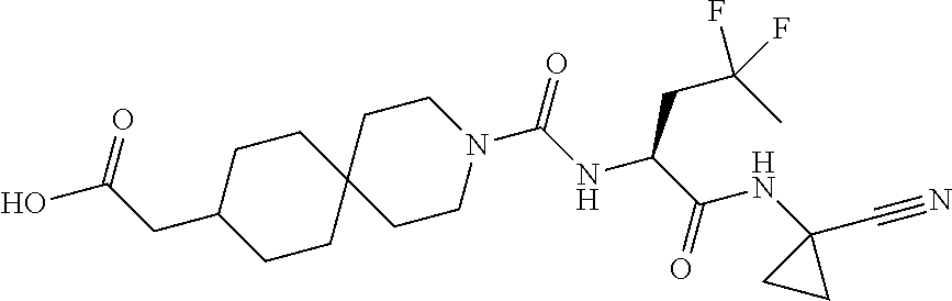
C1CN(C(NC(C(NC2(C#N)CC2)=O)CC(C)(F)F)=O)CCC12CCC(CC(O)=O)CC2
